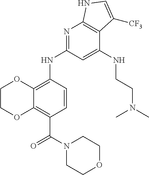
C1COC2=C(C(N3CCOCC3)=O)C=CC(NC3=NC4=C(C(NCCN(C)C)=C3)C([CF3])=CN4)=C2O1
